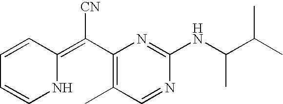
C1=CC(=C(C2=C(C)C=NC(NC(C(C)C)C)=N2)[CN])NC=C1
